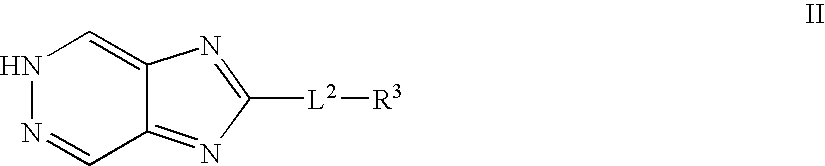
C1([L2][R3])=NC2=CNN=CC2=N1
